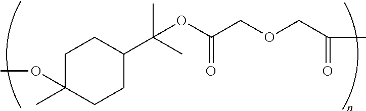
C1C(OC)(C)CCC(C(C)(C)OC(COCC(C)=O)=O)C1
